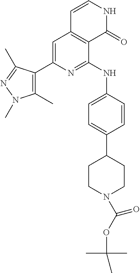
C1=C(C2=C(C)N(C)N=C2C)N=C(NC2=CC=C(C3CCN(C(OC(C)(C)C)=O)CC3)C=C2)C2=C1C=CNC2=O
